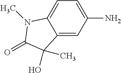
C12=CC(N)=CC=C1N(C)C(=O)C2(O)C
